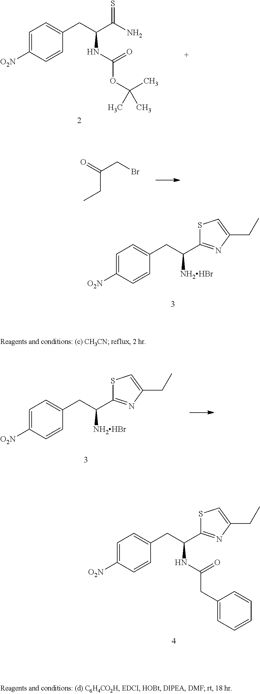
C1=C([O2N])C=CC(CC(C2=NC(CC)=CS2)[NH2HBr])=C1.C1=C([O2N])C=CC(CC(C(N)=S)NC(=O)OC(C)(C)C)=C1.O=C(CBr)CC.C1=C([O2N])C=CC(CC(C2=NC(CC)=CS2)NC(CC2=CC=CC=C2)=O)=C1.C1=C([O2N])C=CC(CC(C2=NC(CC)=CS2)[NH2HBr])=C1
